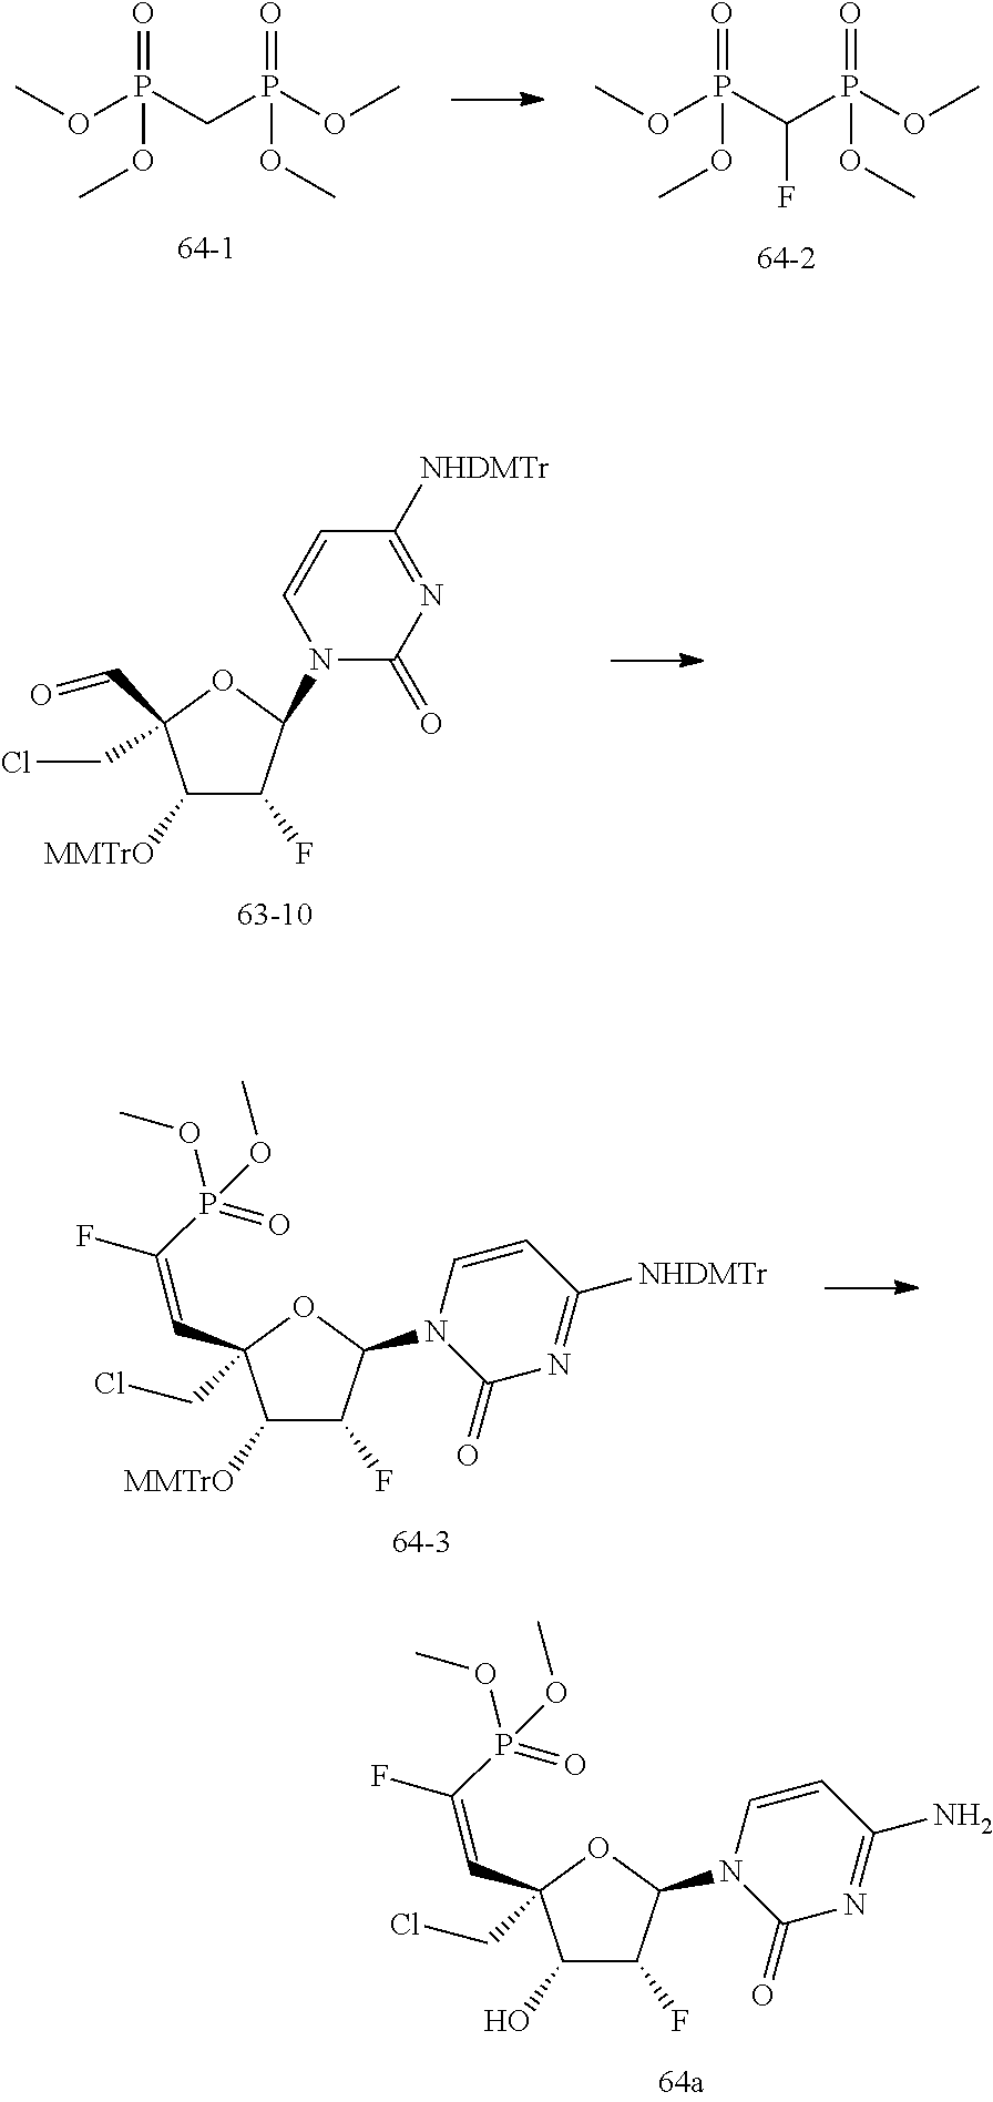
COP(CP(OC)(=O)OC)(=O)OC.COP(C(P(OC)(=O)OC)F)(=O)OC.C1([MMTrO])C(F)C(N2C(=O)N=C([NHDMTr])C=C2)OC1(C=O)CCl.C1([MMTrO])C(F)C(N2C(=O)N=C([NHDMTr])C=C2)OC1(C=C(F)P(=O)(OC)OC)CCl.C1(O)C(F)C(N2C(=O)N=C(N)C=C2)OC1(C=C(F)P(=O)(OC)OC)CCl
